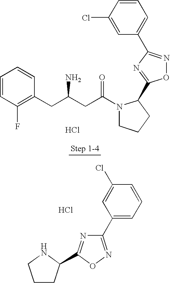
C1=CC(F)=C(CC(CC(N2CCCC2C2=NC(C3=CC=CC(Cl)=C3)=NO2)=O)N)C=C1.Cl.Cl.C1(C2=NOC(C3CCCN3)=N2)=CC=CC(Cl)=C1
